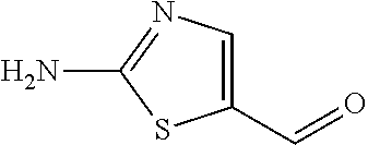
C1(C=O)=CN=C(N)S1
